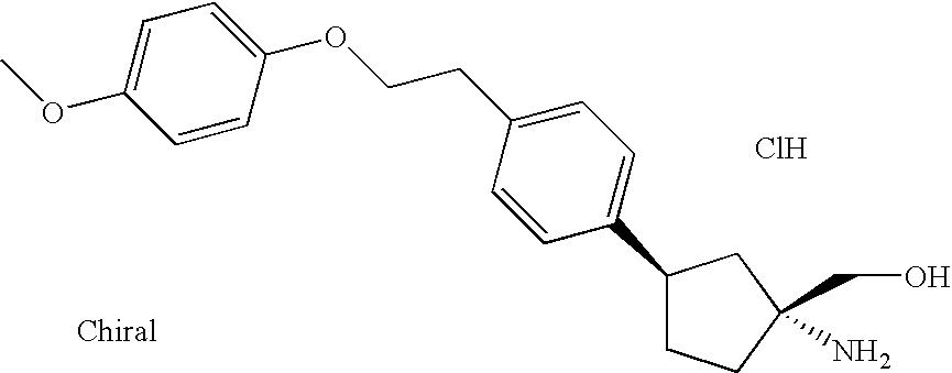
C1(C2=CC=C(CCOC3=CC=C(OC)C=C3)C=C2)CCC(CO)(N)C1.Cl
